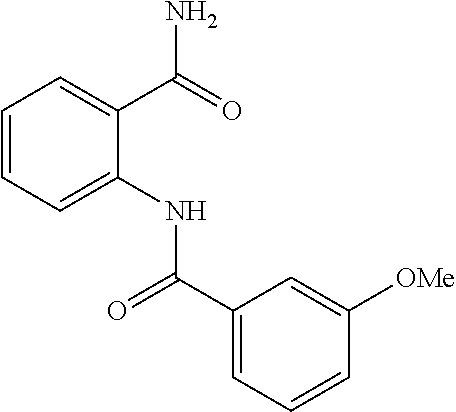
C1=CC=C(NC(C2=CC=CC([OMe])=C2)=O)C(C(=O)N)=C1
